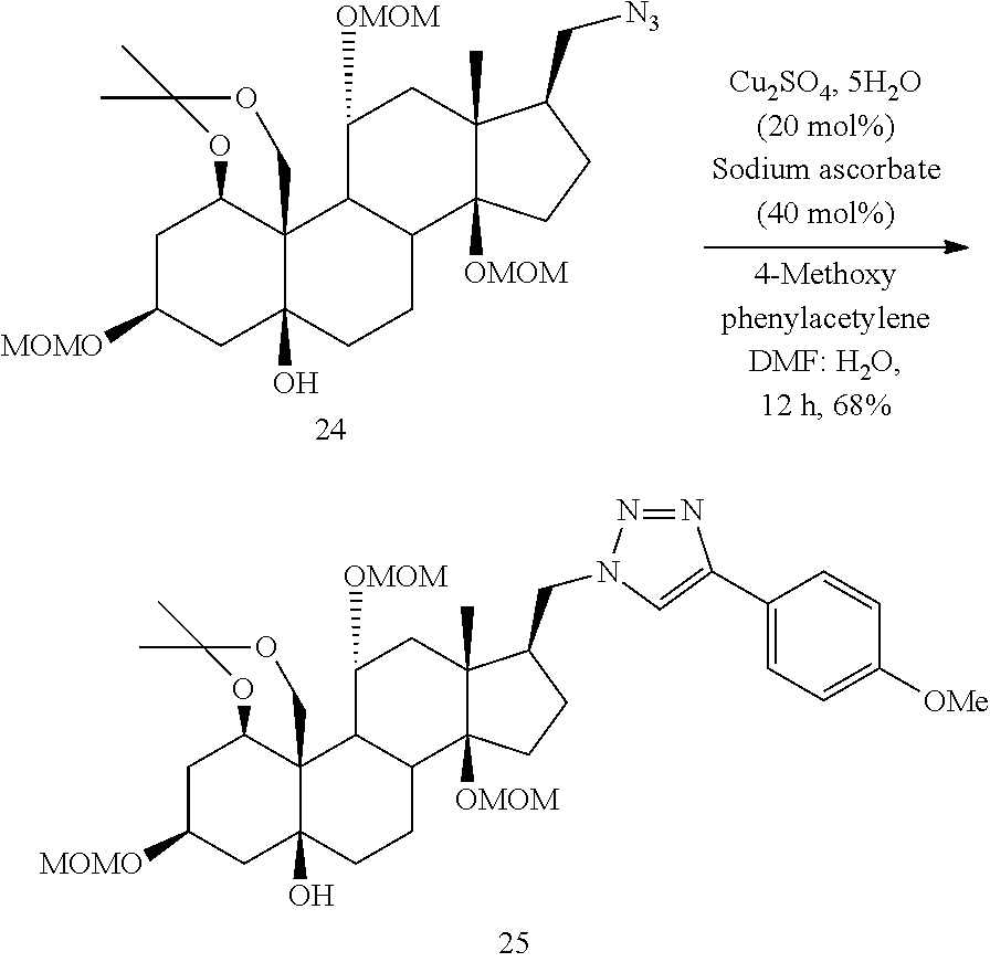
C1C([MOMO])CC2(O)C3(C1OC(C)(C)OC3)C1C(CC2)C2([OMOM])C(C)(CC1[OMOM])C(C[N3])CC2.C1C([MOMO])CC2(O)C3(C1OC(C)(C)OC3)C1C(CC2)C2([OMOM])C(C)(CC1[OMOM])C(CN1N=NC(C3=CC=C([OMe])C=C3)=C1)CC2
